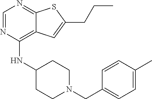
C1=NC(NC2CCN(CC3=CC=C(C)C=C3)CC2)=C2C(=N1)SC(CCC)=C2
